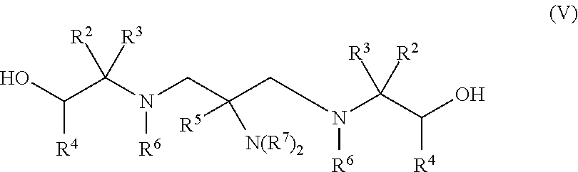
OC(C(N(CC([N(R7)2])([R5])CN(C(C(O)[R4])([R3])[R2])[R6])[R6])([R2])[R3])[R4]
